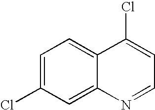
C1=C(Cl)C=C2C(=C1)C(Cl)=CC=N2
